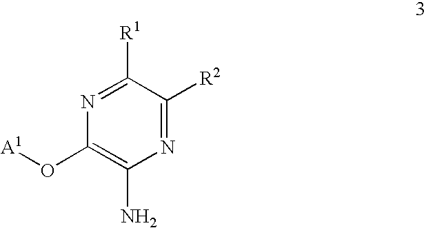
C1([R1])=NC(O[A1])=C(N)N=C1[R2]
